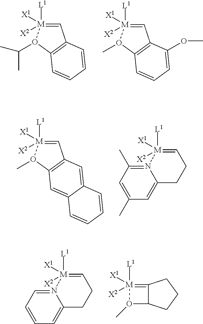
C1=[M]([L1])([X1])([X2])O(C(C)C)C2=C1C=CC=C2.C1=[M]([L1])([X1])([X2])O(C)C2=C1C(OC)=CC=C2.C1=[M]([L1])([X1])([X2])O(C)C2=C1C=C1C(=C2)C=CC=C1.C1(C)=CC(C)=N2C(=C1)CCC=[M]2([L1])([X1])[X2].C1=CC=N2C(=C1)CCC=[M]2([L1])([X1])[X2].[M]1([L1])([X1])([X2])=C2C(O1C)CCC2
